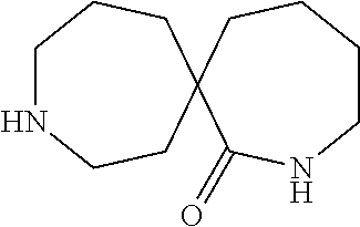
C1CCCC2(C(=O)N1)CCNCCC2
